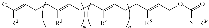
[R1]C(=CCCC(=CCCC(=CCCC(=CCOC(=O)[NHR34])[R5])[R4])[R3])[R2]
